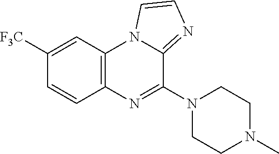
C12=C(N3C(=NC=C3)C(N3CCN(C)CC3)=N1)C=C([F3C])C=C2
